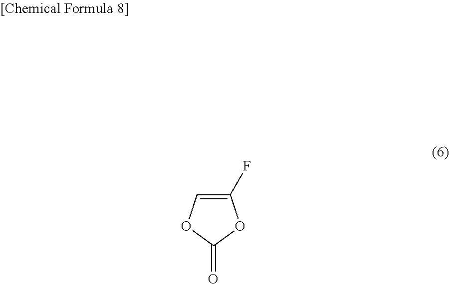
C1(F)=COC(=O)O1
